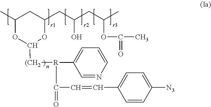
C1(C)OC([(CH2][R](C2=CC=CN=C2)C(=O)C=CC2=CC=C([N3])C=C2)OC(CC(CC(C)OC(C)=O)O)C1
